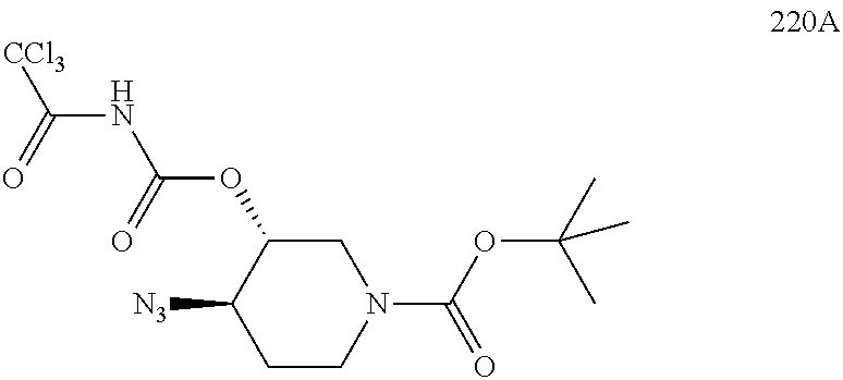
C1C(OC(NC([CCl3])=O)=O)C([N3])CCN1C(OC(C)(C)C)=O
